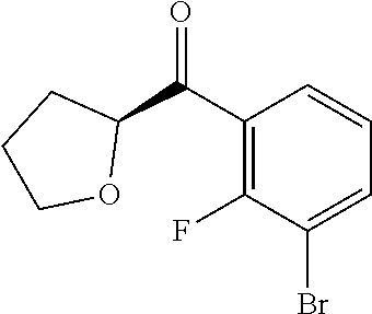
C1(C(C2CCCO2)=O)=C(F)C(Br)=CC=C1
